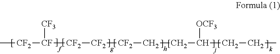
C[CF2][CF]([CF3])[CF2][CF2][CF2]CCC([OCF3])CCC
